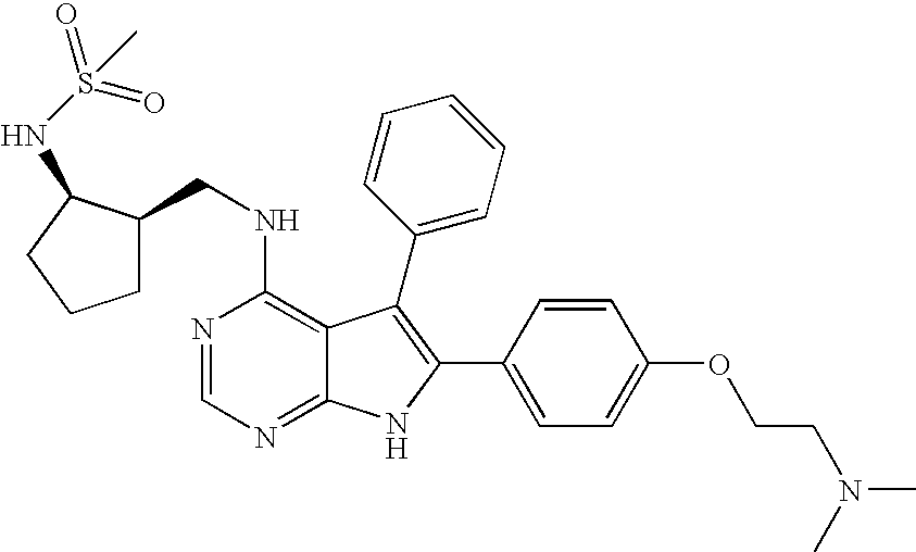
N1=CN=C2C(=C1NCC1CCCC1NS(=O)(=O)C)C(C1=CC=CC=C1)=C(C1=CC=C(OCCN(C)C)C=C1)N2
